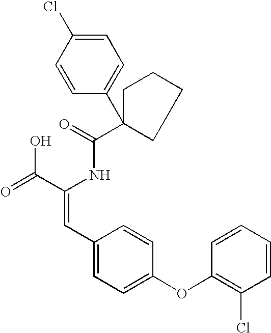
C(=O)(NC(C(=O)O)=CC1=CC=C(OC2=C(Cl)C=CC=C2)C=C1)C1(C2=CC=C(Cl)C=C2)CCCC1
